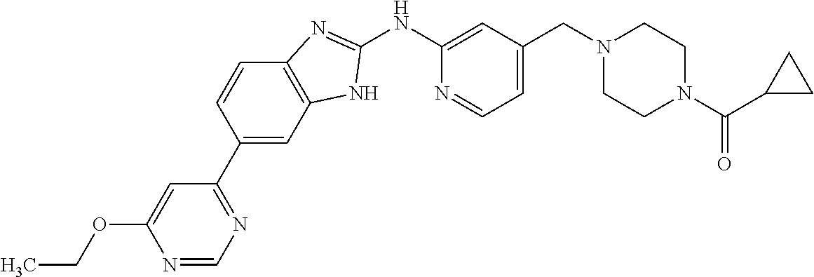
N1=CN=C(C2=CC3=C(C=C2)N=C(NC2=CC(CN4CCN(C(C5CC5)=O)CC4)=CC=N2)N3)C=C1OCC
